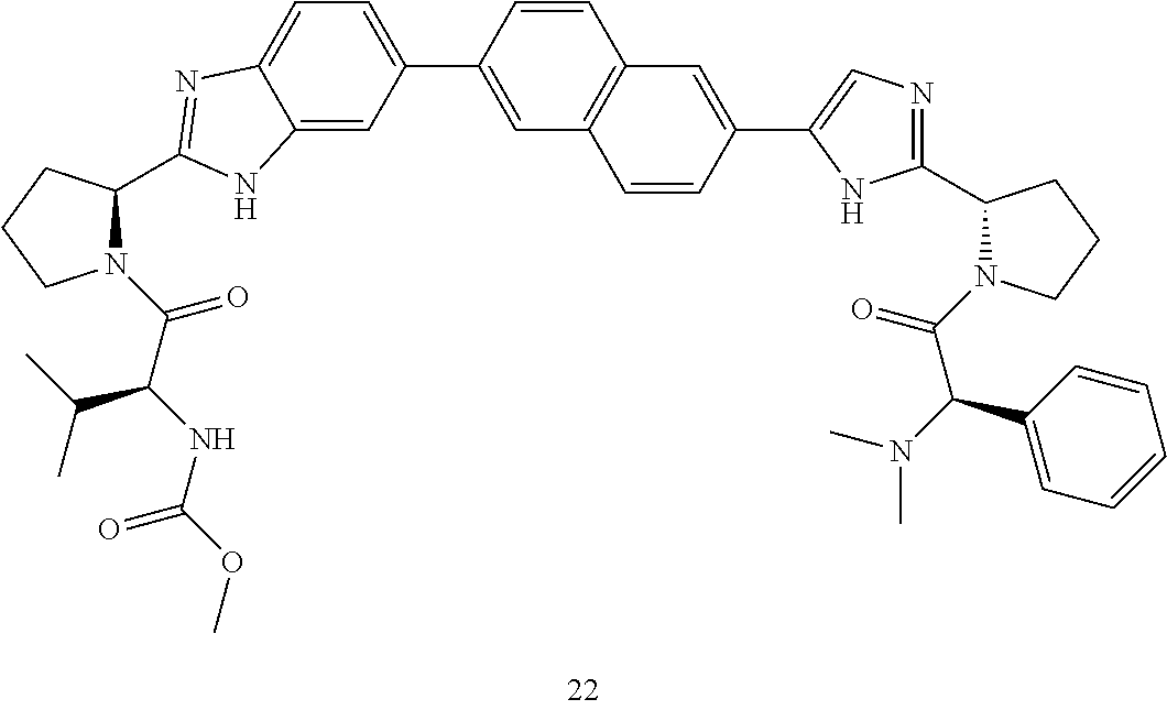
C1=C(C2=CC3=C(C=C2)C=C(C2=CN=C(C4N(C(=O)C(N(C)C)C5=CC=CC=C5)CCC4)N2)C=C3)C=C2C(=C1)N=C(C1CCCN1C(C(NC(OC)=O)C(C)C)=O)N2
